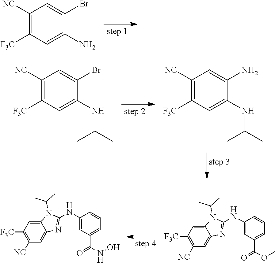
C1([NC])=C([F3C])C=C(N)C(Br)=C1.C1([NC])=C([F3C])C=C(NC(C)C)C(Br)=C1.C1([NC])=C([F3C])C=C(NC(C)C)C(N)=C1.C12=CC([F3C])=C([NC])C=C1N=C(NC1=CC(C(OC)=O)=CC=C1)N2C(C)C.C12=CC([F3C])=C([NC])C=C1N=C(NC1=CC(C(NO)=O)=CC=C1)N2C(C)C
